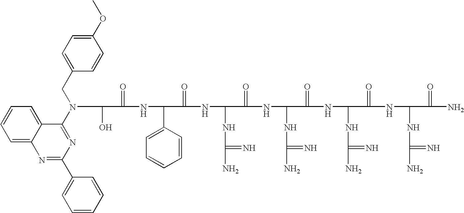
OC(C(=O)NC(C1=CC=CC=C1)C(=O)NC(NC(N)=N)C(=O)NC(NC(N)=N)C(=O)NC(NC(N)=N)C(=O)NC(NC(N)=N)C(=O)N)N(C1=NC(C2=CC=CC=C2)=NC2=CC=CC=C12)CC1=CC=C(OC)C=C1
